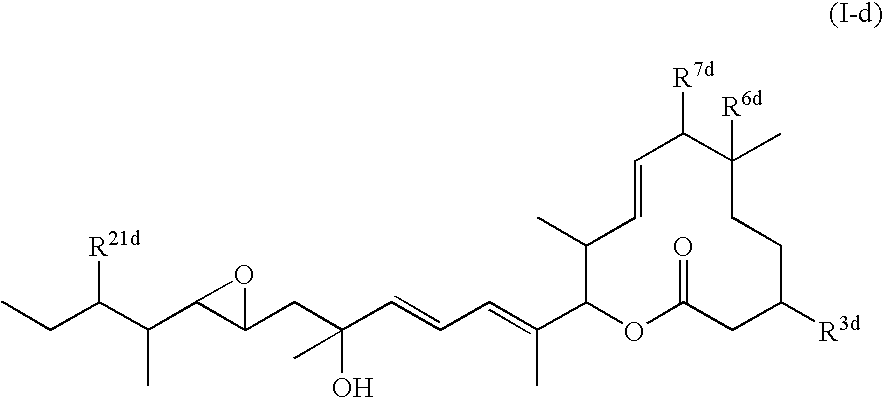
[R21d]C(C(C)C1C(CC(O)(C=CC=C(C)C2OC(=O)CC([R3d])CCC(C)([R6d])C([R7d])C=CC2C)C)O1)CC
